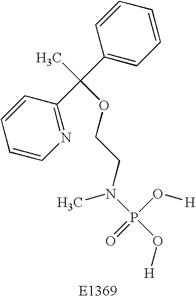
C1=CN=C(C(C2=CC=CC=C2)(C)OCCN(P(O[H])(O[H])=O)C)C=C1
